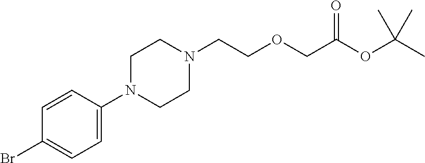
N1(CCOCC(OC(C)(C)C)=O)CCN(C2=CC=C(Br)C=C2)CC1
